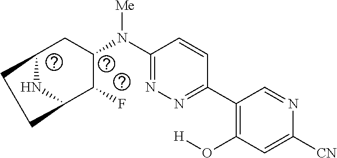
C1(C2=C(O[H])C=C([CN])N=C2)=NN=C(N(C2CC3NC(C2F)CC3)[Me])C=C1
